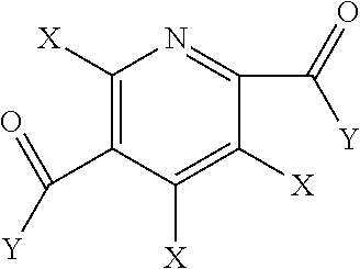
C1([X])=C(C(=O)[Y])C([X])=C([X])C(C([Y])=O)=N1
